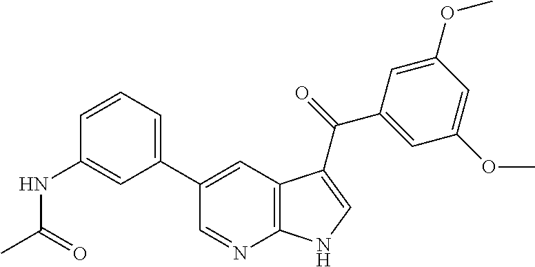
C1(C2=CC3=C(N=C2)NC=C3C(C2=CC(OC)=CC(OC)=C2)=O)=CC=CC(NC(C)=O)=C1
